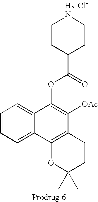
C1=CC=C2C(=C1)C(OC(=O)C1CC[H2+Cl-N]CC1)=C([OAc])C1=C2OC(C)(C)CC1
